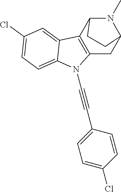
C12=C(C3N(C)C(C1)CC3)C1=CC(Cl)=CC=C1N2C#CC1=CC=C(Cl)C=C1
